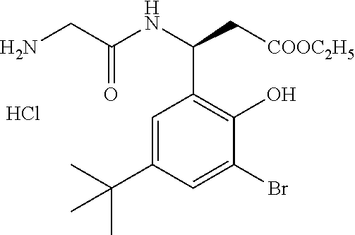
NCC(NC(C[COOC2H5])C1=C(O)C(Br)=CC(C(C)(C)C)=C1)=O.Cl
